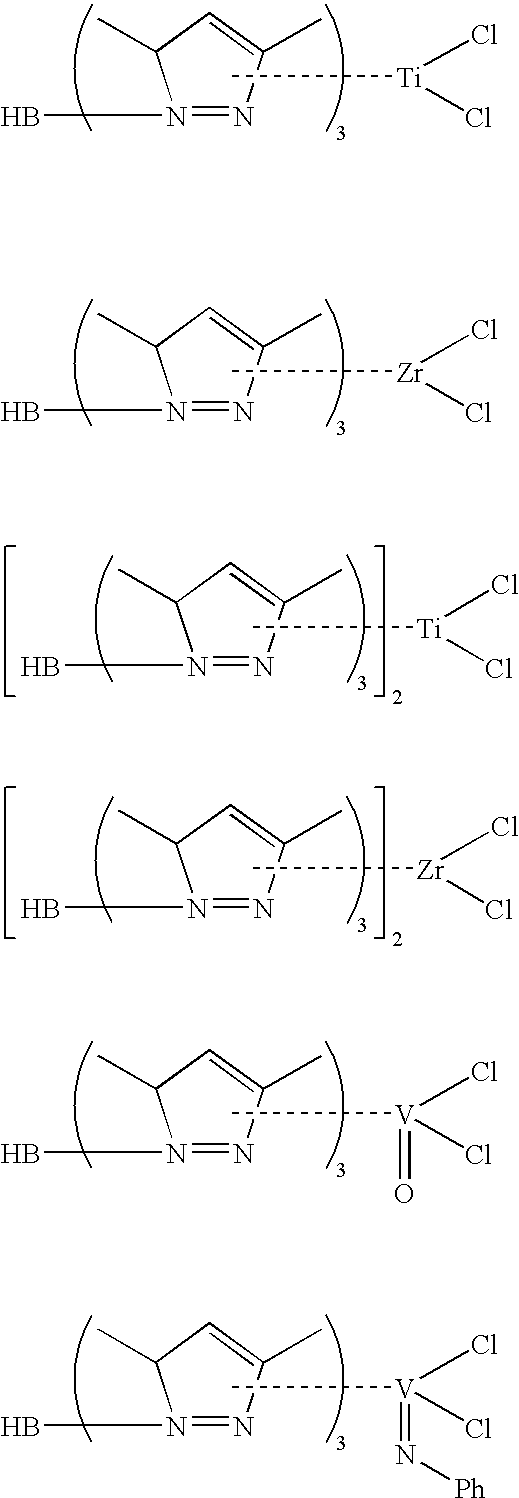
C[Ti](Cl)Cl.N1(B)=NC(C)=CC1C.C[Zr](Cl)Cl.N1(B)=NC(C)=CC1C.C[V](Cl)(Cl)=O.N1(B)=NC(C)=CC1C.C[V](Cl)(Cl)=N[Ph].N1(B)=NC(C)=CC1C.C[Ti](Cl)Cl.N1(B)=NC(C)=CC1C.C[Zr](Cl)Cl.N1(B)=NC(C)=CC1C
